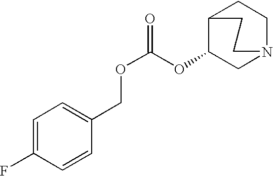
C1(OC(OCC2=CC=C(F)C=C2)=O)CN2CCC1CC2
